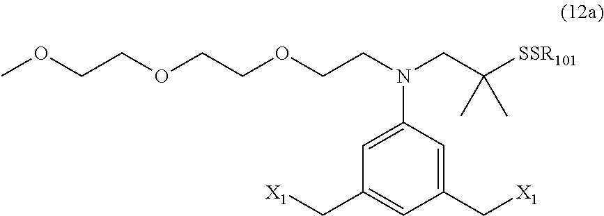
C1(C[X1])=CC(N(CCOCCOCCOC)CC([SSR101])(C)C)=CC(C[X1])=C1
